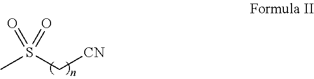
CS(C[CN])(=O)=O
